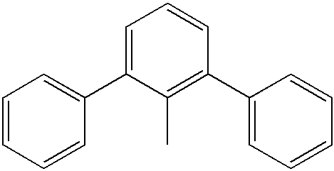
C1=C(C2=CC=CC=C2)C(C)=C(C2=CC=CC=C2)C=C1
